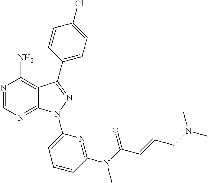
N1=CN=C2C(=C1N)C(C1=CC=C(Cl)C=C1)=NN2C1=CC=CC(N(C(C=CCN(C)C)=O)C)=N1
